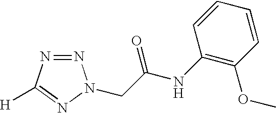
N1=NC([H])=NN1CC(NC1=C(OC)C=CC=C1)=O
